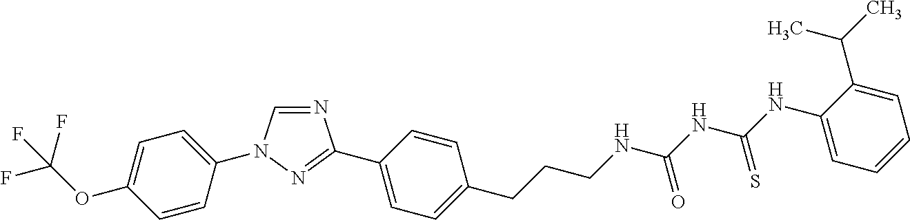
N1=CN(C2=CC=C(OC(F)(F)F)C=C2)N=C1C1=CC=C(CCCNC(NC(NC2=CC=CC=C2C(C)C)=S)=O)C=C1
